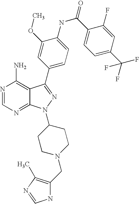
N1=CN=C2C(=C1N)C(C1=CC=C(NC(C3=CC=C(C(F)(F)F)C=C3F)=O)C(OC)=C1)=NN2C1CCN(CC2=C(C)N=CN2)CC1
